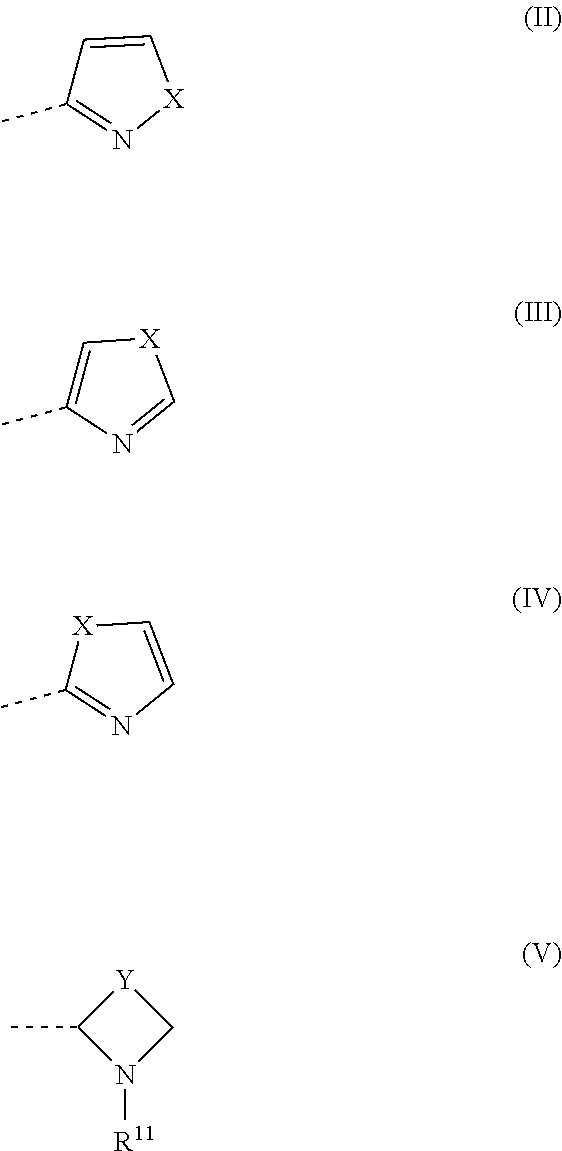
C1=C[X]N=C1C.C1=C(C)N=C[X]1.[X]1C(C)=NC=C1.[Y]1C(C)N([R11])C1
